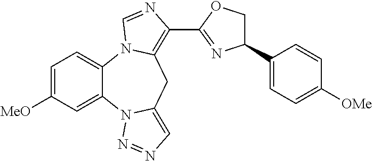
C1=C([MeO])C=C2C(=C1)N1C(=C(C3=NC(C4=CC=C([OMe])C=C4)CO3)N=C1)CC1=CN=NN21
